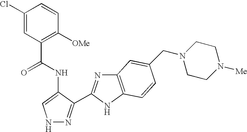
N1N=C(C2=NC3=C(N2)C=CC(CN2CCN([Me])CC2)=C3)C(NC(C2=C([OMe])C=CC(Cl)=C2)=O)=C1
